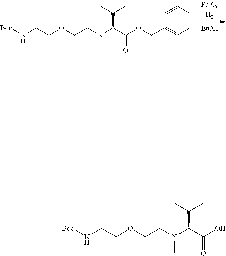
N(C)(C(C(=O)OCC1=CC=CC=C1)C(C)C)CCOCCN[Boc].[EtOH].N(C)(C(C(=O)O)C(C)C)CCOCCN[Boc]
